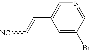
C1=C(C=C[NC])C=C(Br)C=N1
